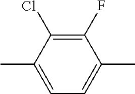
CC1=CC=C(C)C(F)=C1Cl
